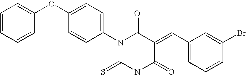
C(=C1C(=O)NC(=S)N(C2=CC=C(OC3=CC=CC=C3)C=C2)C1=O)C1=CC=CC(Br)=C1
